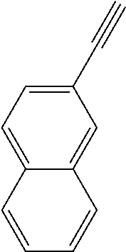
C1(C#C)=CC=C2C(=C1)C=CC=C2
